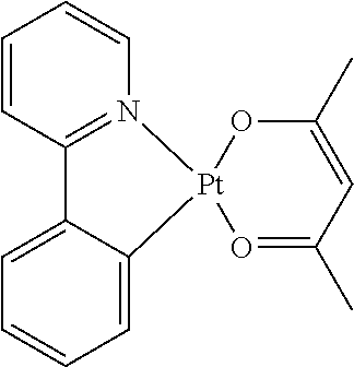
C1=CC2=N(C=C1)[Pt]1(C3=CC=CC=C23)OC(C)=CC(C)=O1
